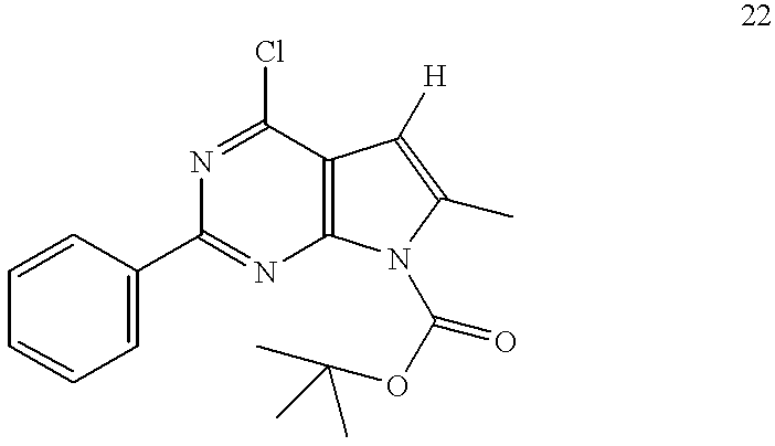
N1=C(Cl)C2=C(N=C1C1=CC=CC=C1)N(C(OC(C)(C)C)=O)C(C)=C2[H]
